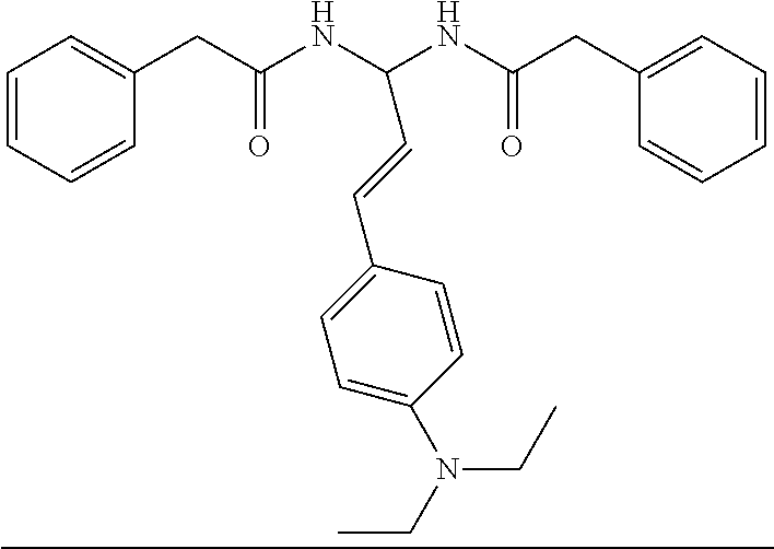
C1=CC=CC(CC(NC(NC(CC2=CC=CC=C2)=O)C=CC2=CC=C(N(CC)CC)C=C2)=O)=C1
